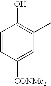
C1=CC([CONMe2])=CC(C)=C1O
